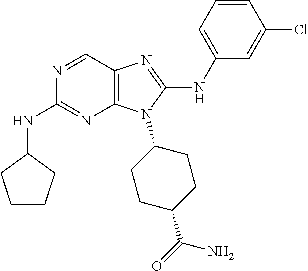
N1=CC2=C(N=C1NC1CCCC1)N(C1CCC(C(=O)N)CC1)C(NC1=CC=CC(Cl)=C1)=N2
